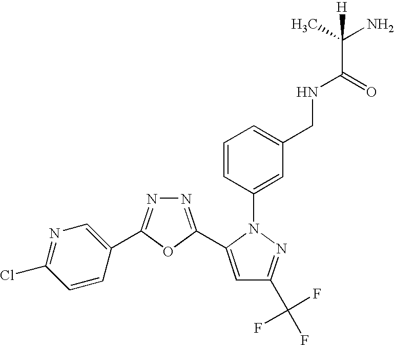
N1=C(C2=CC(C(F)(F)F)=NN2C2=CC(CNC(C(C)(N)[H])=O)=CC=C2)OC(C2=CN=C(Cl)C=C2)=N1
